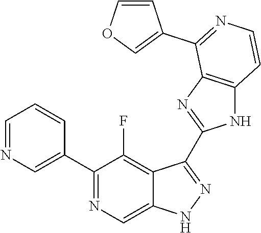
C1=NC=C(C2=NC=C3C(=C2F)C(C2=NC4=C(N2)C=CN=C4C2=COC=C2)=NN3)C=C1
